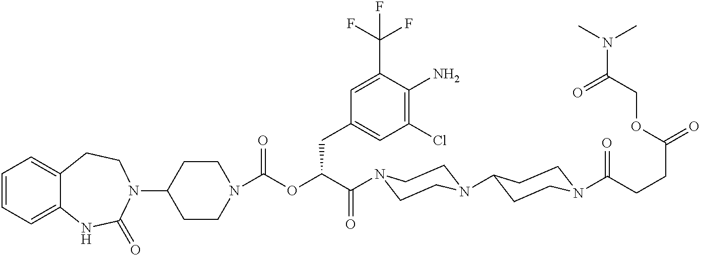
C1=CC=C2C(=C1)CCN(C1CCN(C(OC(C(=O)N3CCN(C4CCN(C(=O)CCC(=O)OCC(N(C)C)=O)CC4)CC3)CC3=CC(Cl)=C(N)C(C(F)(F)F)=C3)=O)CC1)C(=O)N2
